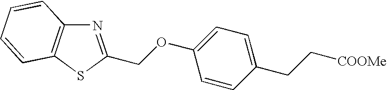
O(C1=CC=C(CC[COOMe])C=C1)CC1=NC2=C(S1)C=CC=C2
